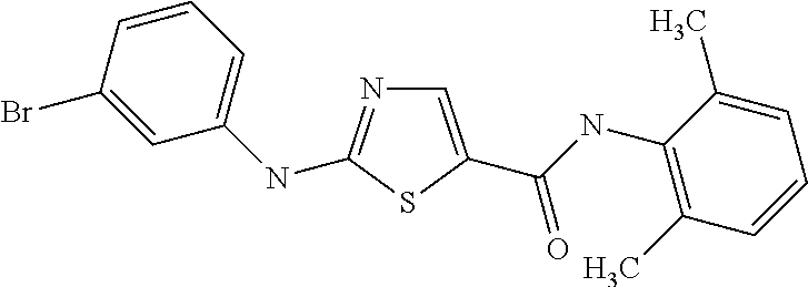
C1=C(C(NC2=C(C)C=CC=C2C)=O)SC(NC2=CC=CC(Br)=C2)=N1
